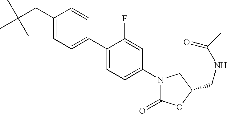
C1(CC(C)(C)C)=CC=C(C2=CC=C(N3C(=O)OC(CNC(C)=O)C3)C=C2F)C=C1
